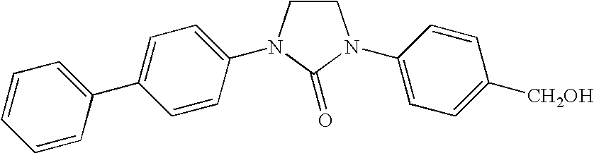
C1CN(C2=CC=C(C3=CC=CC=C3)C=C2)C(=O)N1C1=CC=C([CH2OH])C=C1
